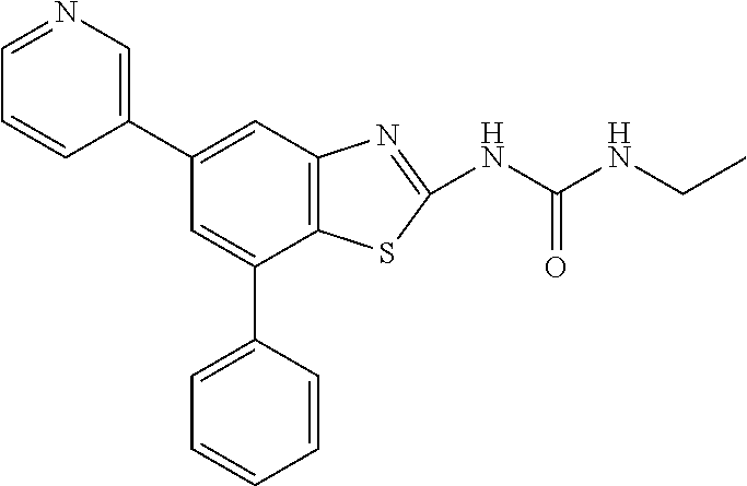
C1=NC=C(C2=CC3=C(C(C4=CC=CC=C4)=C2)SC(NC(NCC)=O)=N3)C=C1
